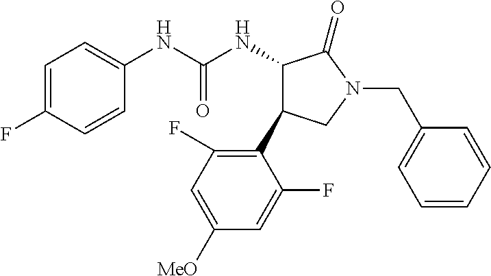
C1(NC(NC2C(C3=C(F)C=C([OMe])C=C3F)CN(CC3=CC=CC=C3)C2=O)=O)=CC=C(F)C=C1
